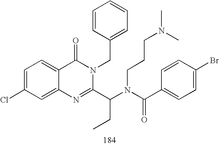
C1=C(Cl)C=C2C(=C1)C(=O)N(CC1=CC=CC=C1)C(C(N(C(C1=CC=C(Br)C=C1)=O)CCCN(C)C)CC)=N2
